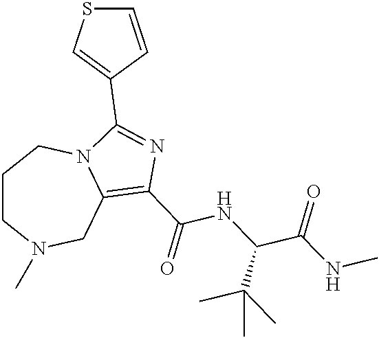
C1CN(C)CC2=C(C(=O)NC(C(NC)=O)C(C)(C)C)N=C(C3=CSC=C3)N2C1
